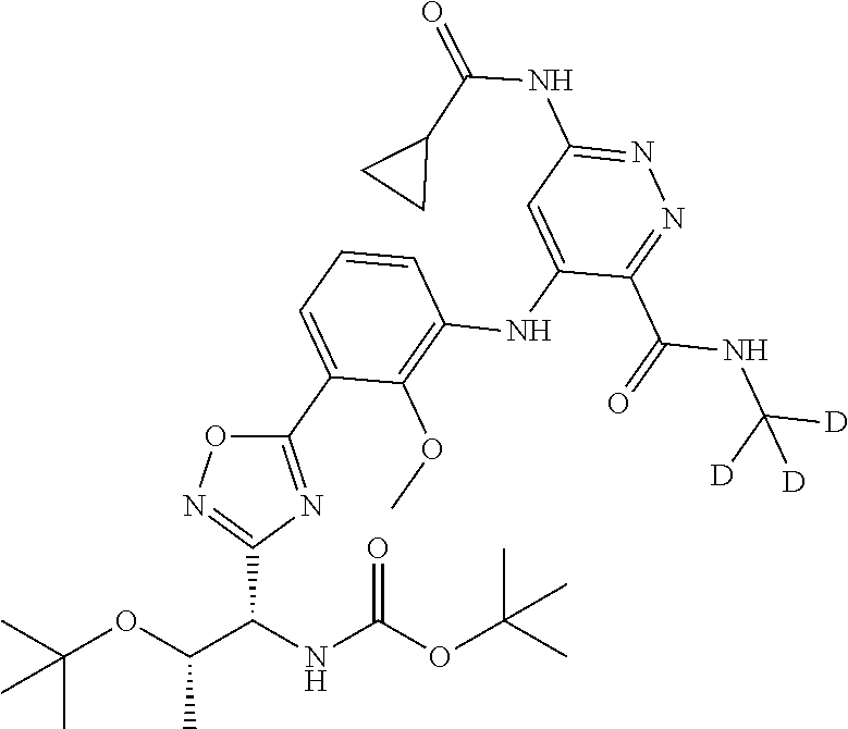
N1=C(C(NC([D])([D])[D])=O)C(NC2=C(OC)C(C3=NC(C(NC(OC(C)(C)C)=O)C(OC(C)(C)C)C)=NO3)=CC=C2)=CC(NC(C2CC2)=O)=N1
